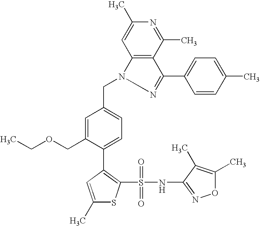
C1(C)=CC(C2=CC=C(CN3N=C(C4=CC=C(C)C=C4)C4=C3C=C(C)N=C4C)C=C2COCC)=C(S(NC2=NOC(C)=C2C)(=O)=O)S1
